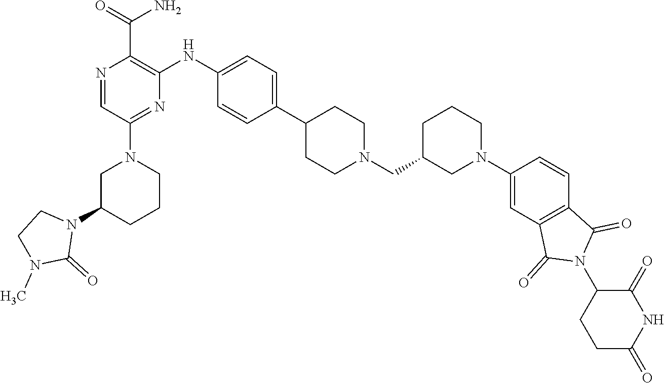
C1C(N2CCN(C)C2=O)CCCN1C1=NC(NC2=CC=C(C3CCN(CC4CN(C5=CC6=C(C=C5)C(=O)N(C5CCC(=O)NC5=O)C6=O)CCC4)CC3)C=C2)=C(C(N)=O)N=C1
